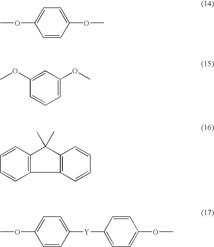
C1=CC(OC)=CC=C1OC.C1=C(OC)C=C(OC)C=C1.C12=C(C=CC=C1)C1=C(C2(C)C)C=CC=C1.C1=CC([Y]C2=CC=C(OC)C=C2)=CC=C1OC
